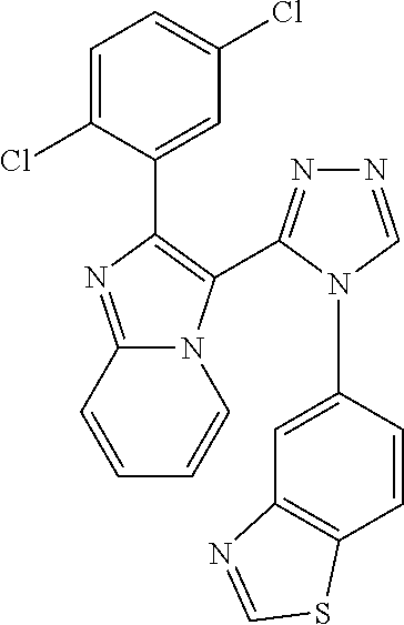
C1=C(Cl)C(C2=C(C3=NN=CN3C3=CC4=C(C=C3)SC=N4)N3C(=N2)C=CC=C3)=CC(Cl)=C1
